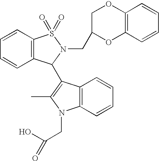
C12=C(C=CC=C1)N(CC(O)=O)C(C)=C2C1C2=C(C=CC=C2)S(=O)(=O)N1CC1OC2=C(OC1)C=CC=C2
